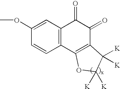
C12=C(C=C(OC)C=C1)C(=O)C(=O)C1=C2OC([K])([K])C1([K])[K]
